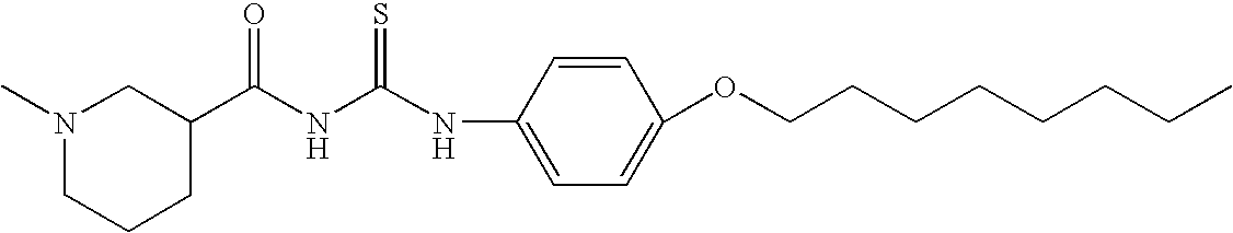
C(NC(NC1=CC=C(OCCCCCCCC)C=C1)=S)(=O)C1CN(C)CCC1
